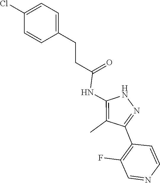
N1C(NC(CCC2=CC=C(Cl)C=C2)=O)=C(C)C(C2=C(F)C=NC=C2)=N1
